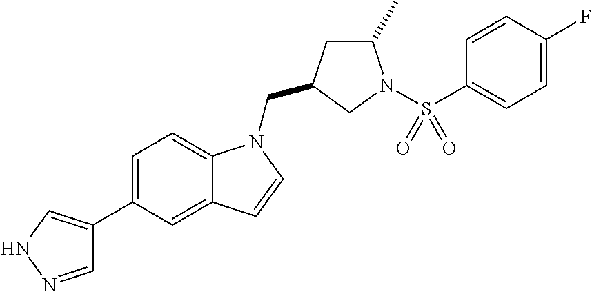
C1=NNC=C1C1=CC=C2C(=C1)C=CN2CC1CC(C)N(S(C2=CC=C(F)C=C2)(=O)=O)C1
